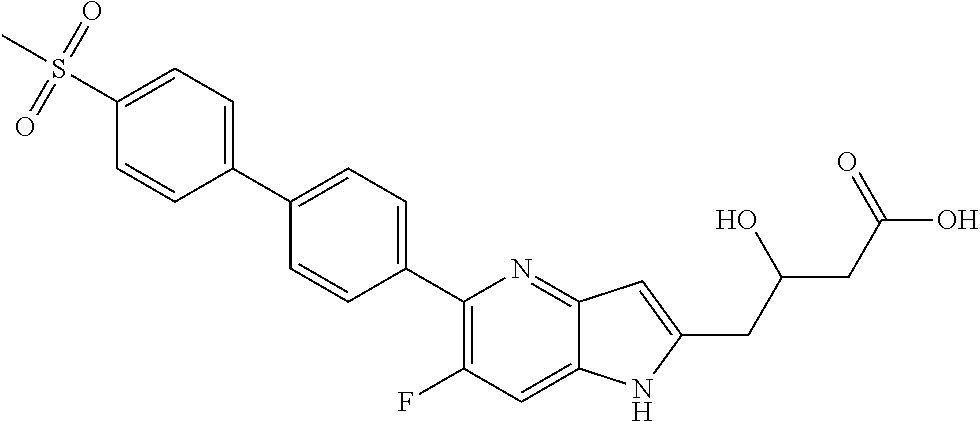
C1(C2=CC=C(C3=CC=C(S(C)(=O)=O)C=C3)C=C2)=C(F)C=C2C(=N1)C=C(CC(CC(O)=O)O)N2
